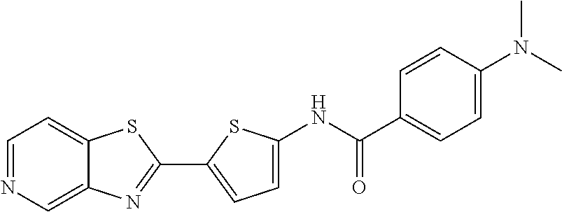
C1(C2=NC3=CN=CC=C3S2)=CC=C(NC(C2=CC=C(N(C)C)C=C2)=O)S1
